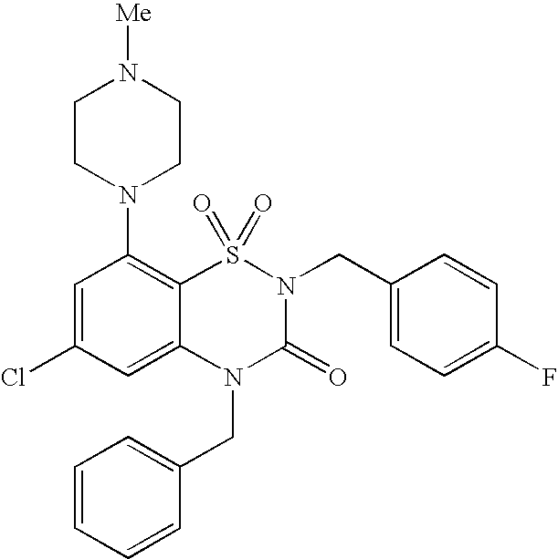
C1=C(Cl)C=C2C(=C1N1CCN([Me])CC1)S(=O)(=O)N(CC1=CC=C(F)C=C1)C(=O)N2CC1=CC=CC=C1
